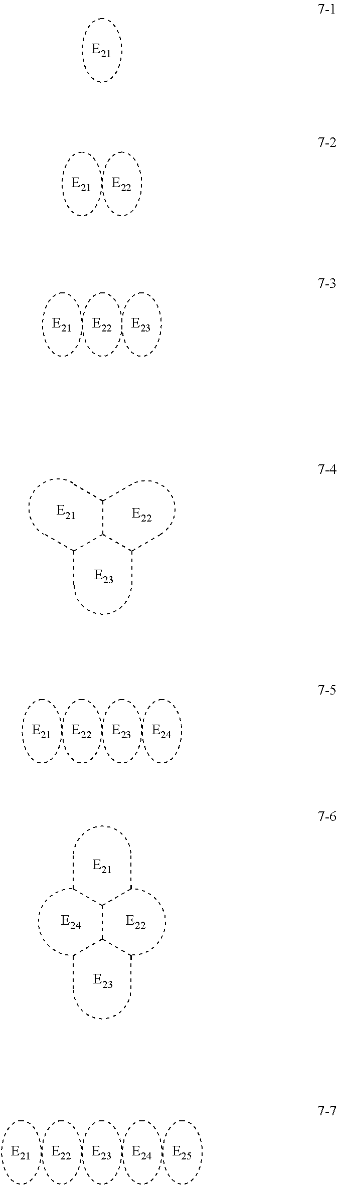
C(C(C(C)C)C(C)C)(C)C.C(C(CC)CC)(CC)CC
